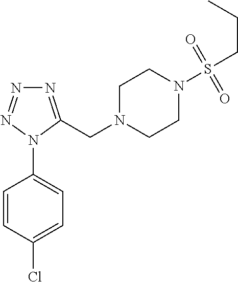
C1=CC(Cl)=CC=C1N1C(CN2CCN(S(CCC)(=O)=O)CC2)=NN=N1
